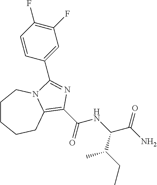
C1CCCC2=C(C(=O)NC(C(N)=O)C(CC)C)N=C(C3=CC(F)=C(F)C=C3)N2C1
